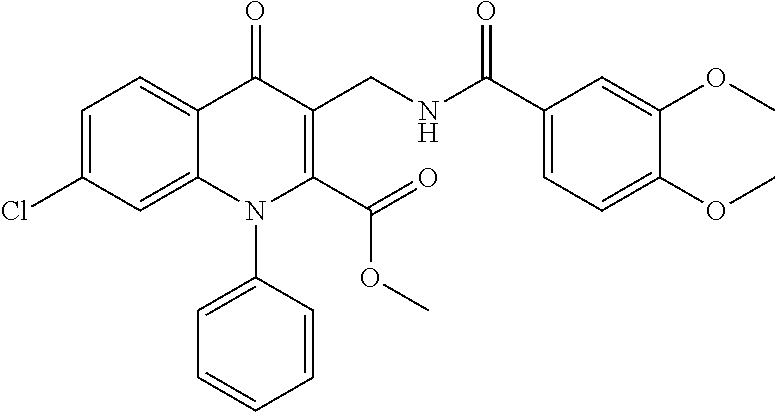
C1=C(Cl)C=C2C(=C1)C(=O)C(CNC(=O)C1=CC=C(OC)C(OC)=C1)=C(C(=O)OC)N2C1=CC=CC=C1
